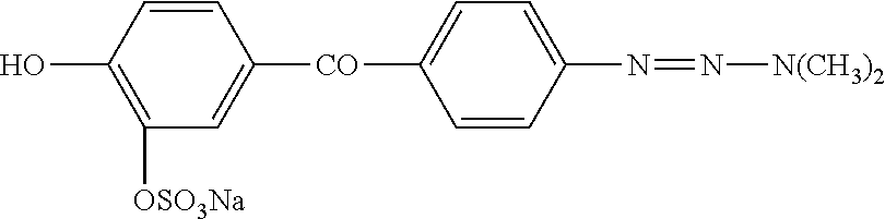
C1=CC(O)=C([OSO3Na])C=C1[CO]C1=CC=C(N=N[N(CH3)2])C=C1
